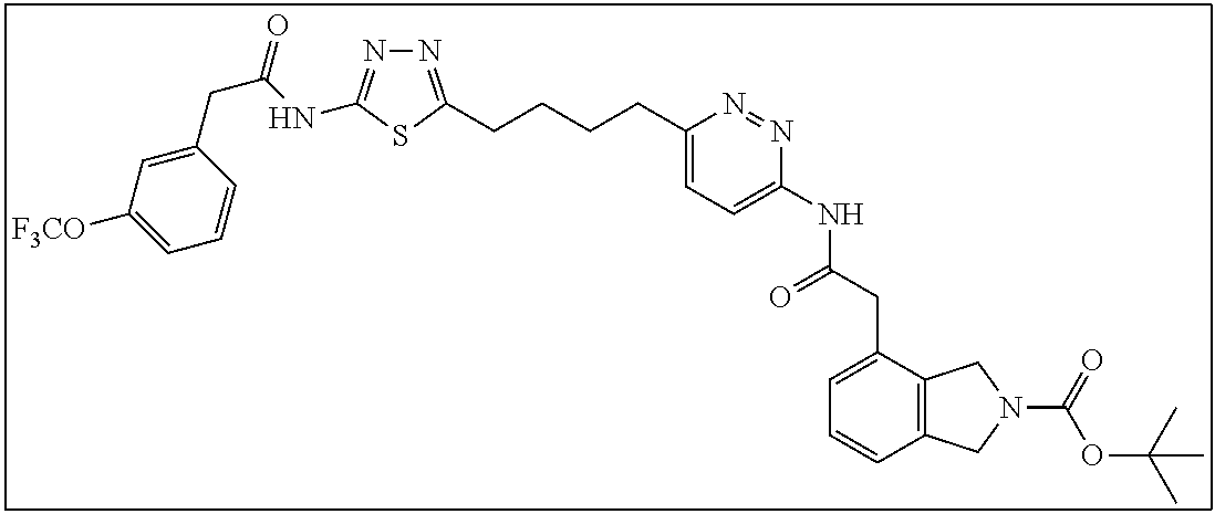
N1=C(CCCCC2=CC=C(NC(=O)CC3=CC=CC4=C3CN(C(OC(C)(C)C)=O)C4)N=N2)SC(NC(CC2=CC([F3CO])=CC=C2)=O)=N1
